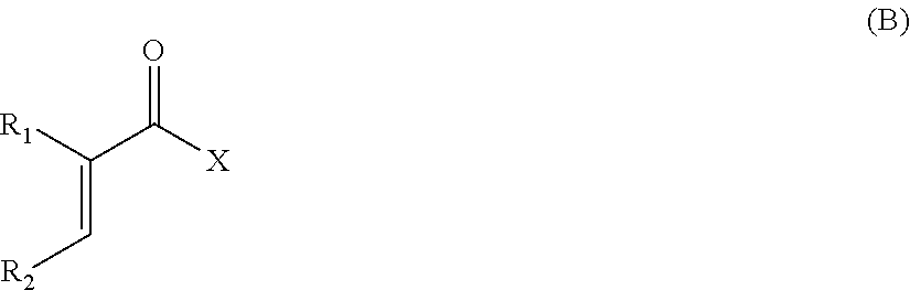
C(=C[R2])(C([X])=O)[R1]
